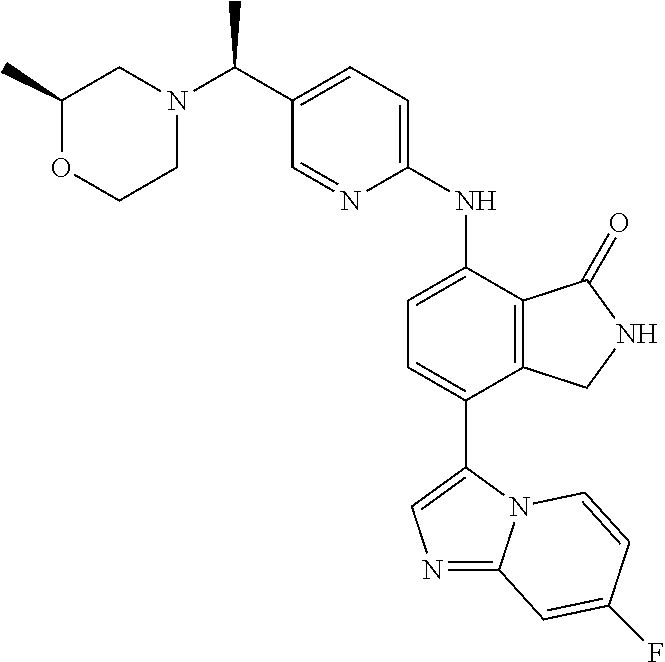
C1(C(C)N2CC(C)OCC2)=CC=C(NC2=CC=C(C3=CN=C4N3C=CC(F)=C4)C3=C2C(=O)NC3)N=C1
